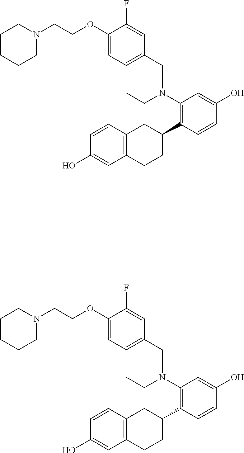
OC1=CC(N(CC2=CC=C(OCCN3CCCCC3)C(F)=C2)CC)=C(C2CC3=C(CC2)C=C(O)C=C3)C=C1.OC1=CC(N(CC2=CC=C(OCCN3CCCCC3)C(F)=C2)CC)=C(C2CC3=C(CC2)C=C(O)C=C3)C=C1
